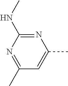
N1=C(NC)N=C(C)C=C1C
